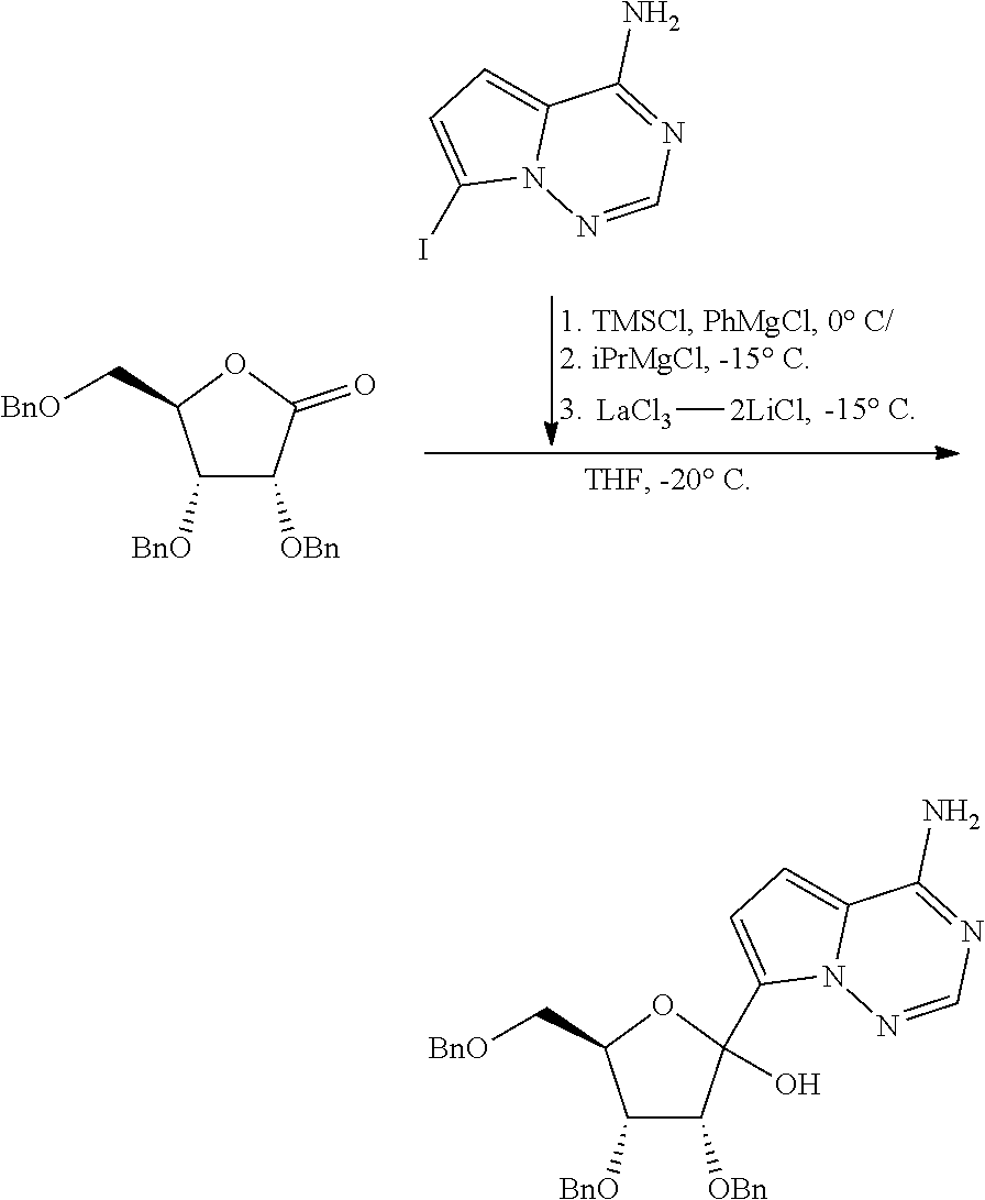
C1([BnO])C([OBn])C(=O)OC1C[BnO].[LaCl3][2LiCl].IC1=CC=C2N1N=CN=C2N.C1([BnO])C([OBn])C(O)(C2=CC=C3N2N=CN=C3N)OC1C[BnO]
